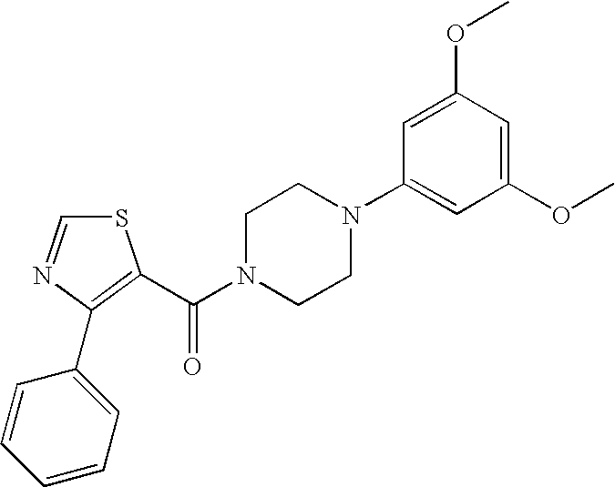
S1C=NC(C2=CC=CC=C2)=C1C(N1CCN(C2=CC(OC)=CC(OC)=C2)CC1)=O
